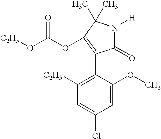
C1=C(OC)C(C2=C(OC(=O)O[C2H5])C(C)(C)N([H])C2=O)=C([C2H5])C=C1Cl
